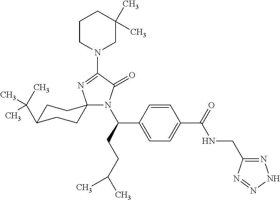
N1(C(CCC(C)C)C2=CC=C(C(=O)NCC3=NNN=N3)C=C2)C(=O)C(N2CC(C)(C)CCC2)=NC12CCC(C(C)(C)C)CC2
